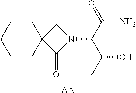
C1CCCCC12C(=O)N(C(C(=O)N)C(C)O)C2.[AA]
